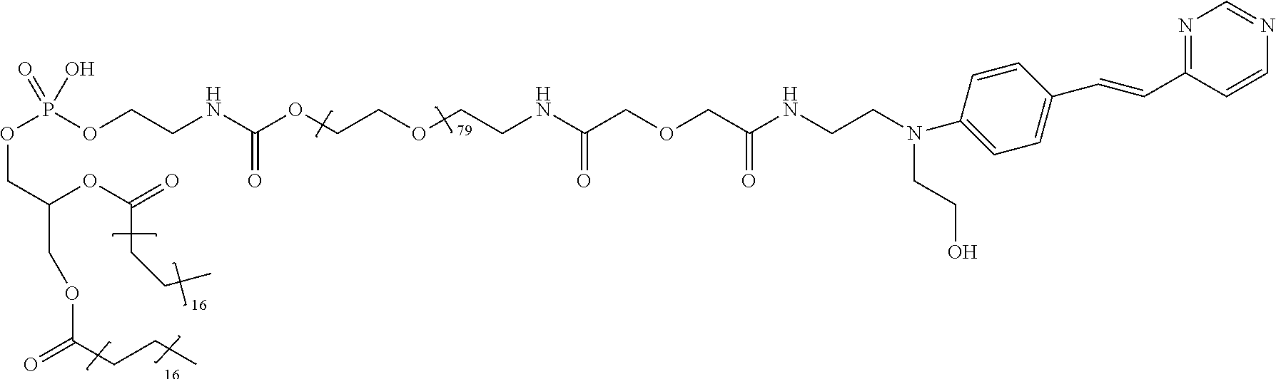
O(P(OCCNC(OCCOCCNC(COCC(NCCN(C1=CC=C(C=CC2=NC=NC=C2)C=C1)CCO)=O)=O)=O)(=O)O)CC(OC(=O)CCC)COC(CCC)=O
